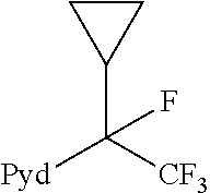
C1CC1C([CF3])([Pyd])F
